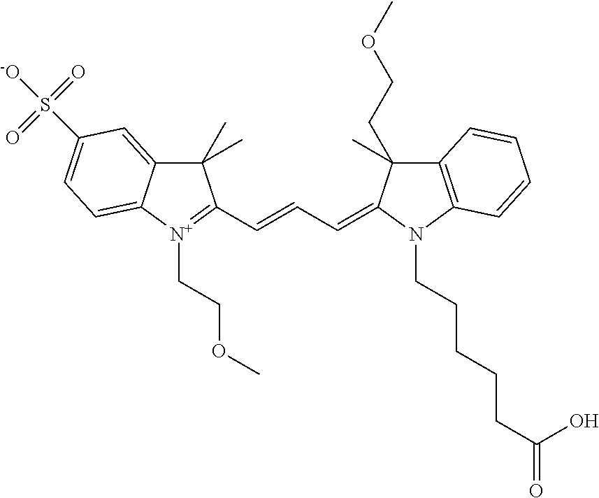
C1(C)(C)C2=CC(S(=O)(=O)[-O])=CC=C2[N+](CCOC)=C1C=CC=C1C(CCOC)(C)C2=C(N1CCCCCC(=O)O)C=CC=C2
